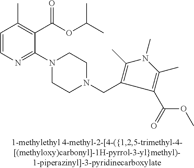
C1=CN=C(N2CCN(CC3=C(C)N(C)C(C)=C3C(=O)OC)CC2)C(C(OC(C)C)=O)=C1C
